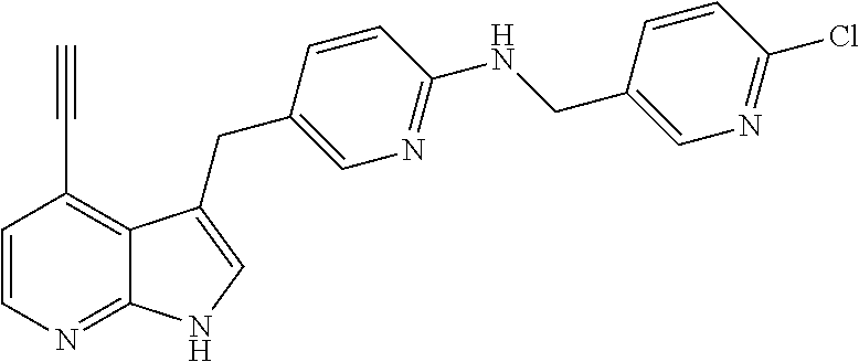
C1=CN=C2C(=C1C#C)C(CC1=CN=C(NCC3=CN=C(Cl)C=C3)C=C1)=CN2
